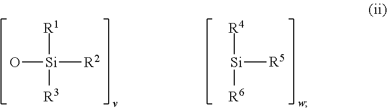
O[Si]([R2])([R1])[R3].[Si]([R5])([R4])[R6]
